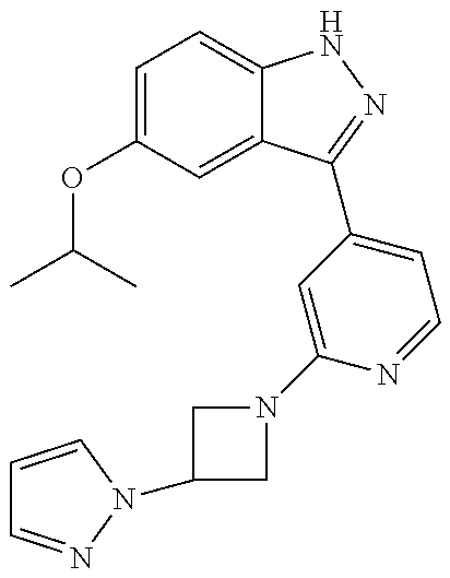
CC(C)OC1=CC=C2C(=C1)C(C1=CC=NC(N3CC(N4N=CC=C4)C3)=C1)=NN2
